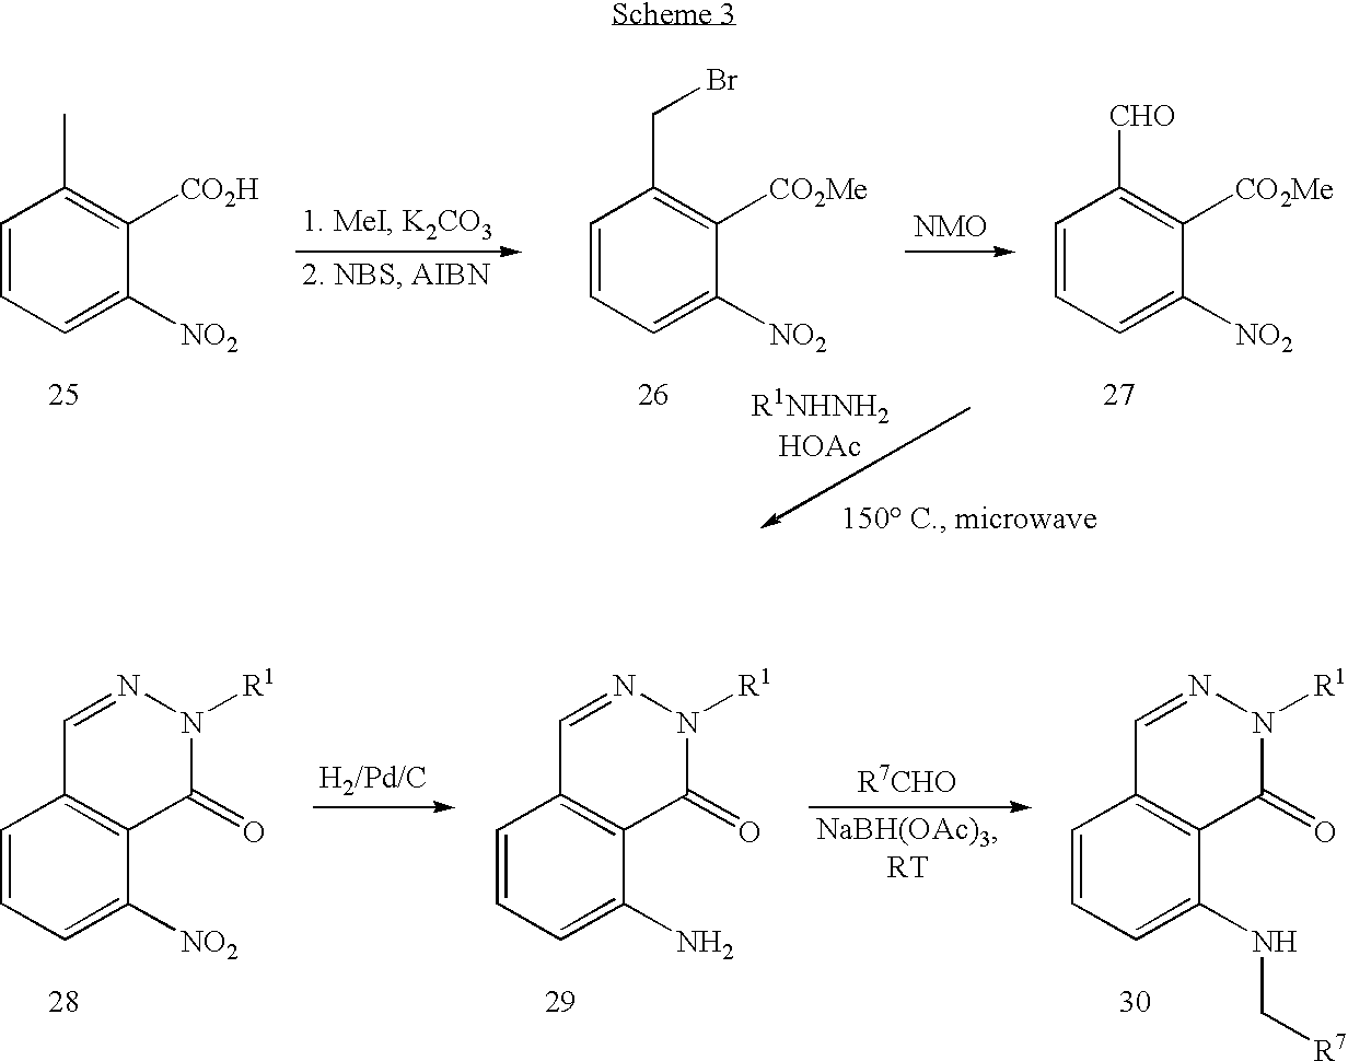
C1=CC=C([NO2])C2=C1C=NN([R1])C2=O.C1=CC=C(N)C2=C1C=NN([R1])C2=O.C1=CC=C(NC[R7])C2=C1C=NN([R1])C2=O.C1=CC=C([NO2])C([CO2H])=C1C.C1=CC=C([NO2])C([CO2Me])=C1CBr.C1=CC=C([NO2])C([CO2Me])=C1[CHO]
